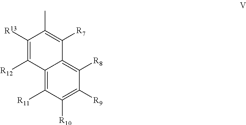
C12=C([R11])C([R10])=C([R9])C([R8])=C1C([R7])=C(C)C([R13])=C2[R12]
